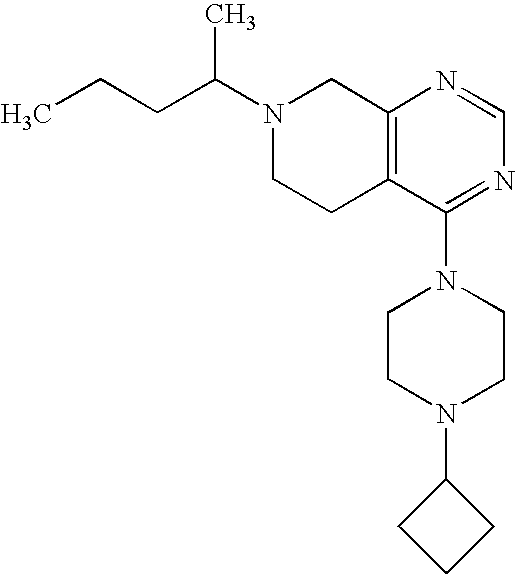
C(C(N1CCC2=C(C1)N=CN=C2N1CCN(C2CCC2)CC1)C)CC
